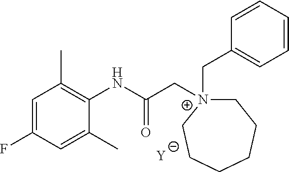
[Y].C1=C(F)C=C(C)C(NC(C[N+]2(CC3=CC=CC=C3)CCCCCC2)=O)=C1C
